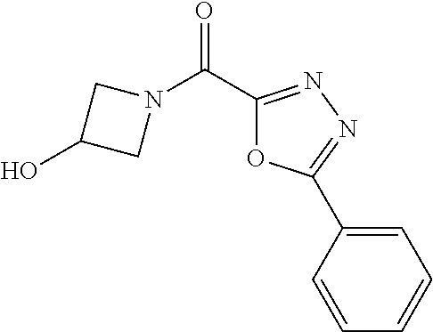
O=C(C1=NN=C(C2=CC=CC=C2)O1)N1CC(O)C1
